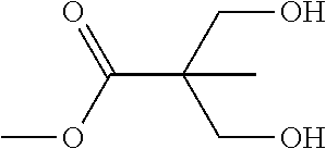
COC(=O)C(CO)(CO)C
